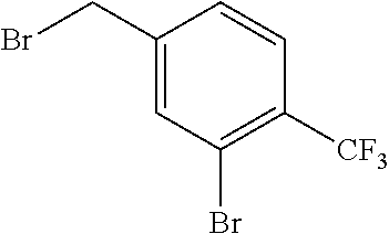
C1(CBr)=CC(Br)=C([CF3])C=C1
